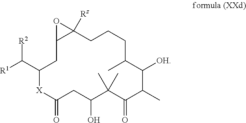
C12CC(C([R1])[R2])[X]C(=O)CC(O)C(C)(C)C(=O)C(C)C([OH])C(C)CCCC1([Rz])O2
